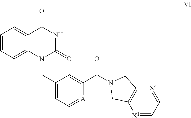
C1=C2C(=CC=C1)C(=O)NC(=O)N2CC1=CC=[A]C(C(=O)N2CC3=C([X1]=CC=[X4]3)C2)=C1
